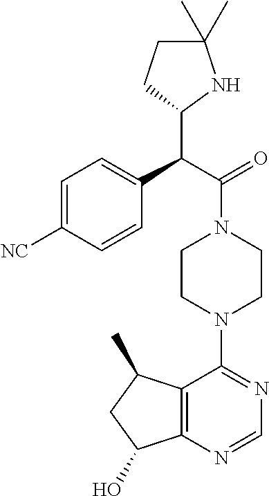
C(C(=O)N1CCN(C2=NC=NC3=C2C(C)CC3O)CC1)(C1NC(C)(C)CC1)C1=CC=C([NC])C=C1
